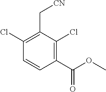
C1(C(OC)=O)=C(Cl)C(C[CN])=C(Cl)C=C1
